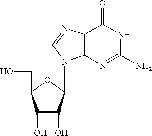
C1(O)C(O)C(N2C3=C(N=C2)C(=O)NC(N)=N3)OC1CO
